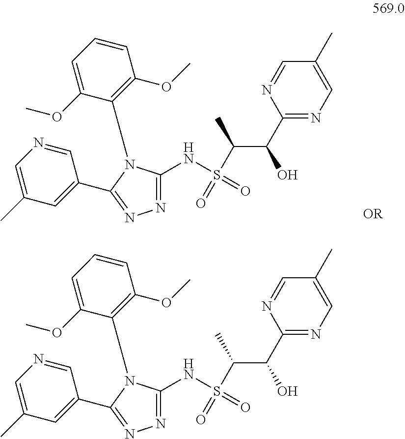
C1=NC(C(O)C(S(NC2=NN=C(C3=CC(C)=CN=C3)N2C2=C(OC)C=CC=C2OC)(=O)=O)C)=NC=C1C.C1=NC(C(O)C(S(NC2=NN=C(C3=CC(C)=CN=C3)N2C2=C(OC)C=CC=C2OC)(=O)=O)C)=NC=C1C
